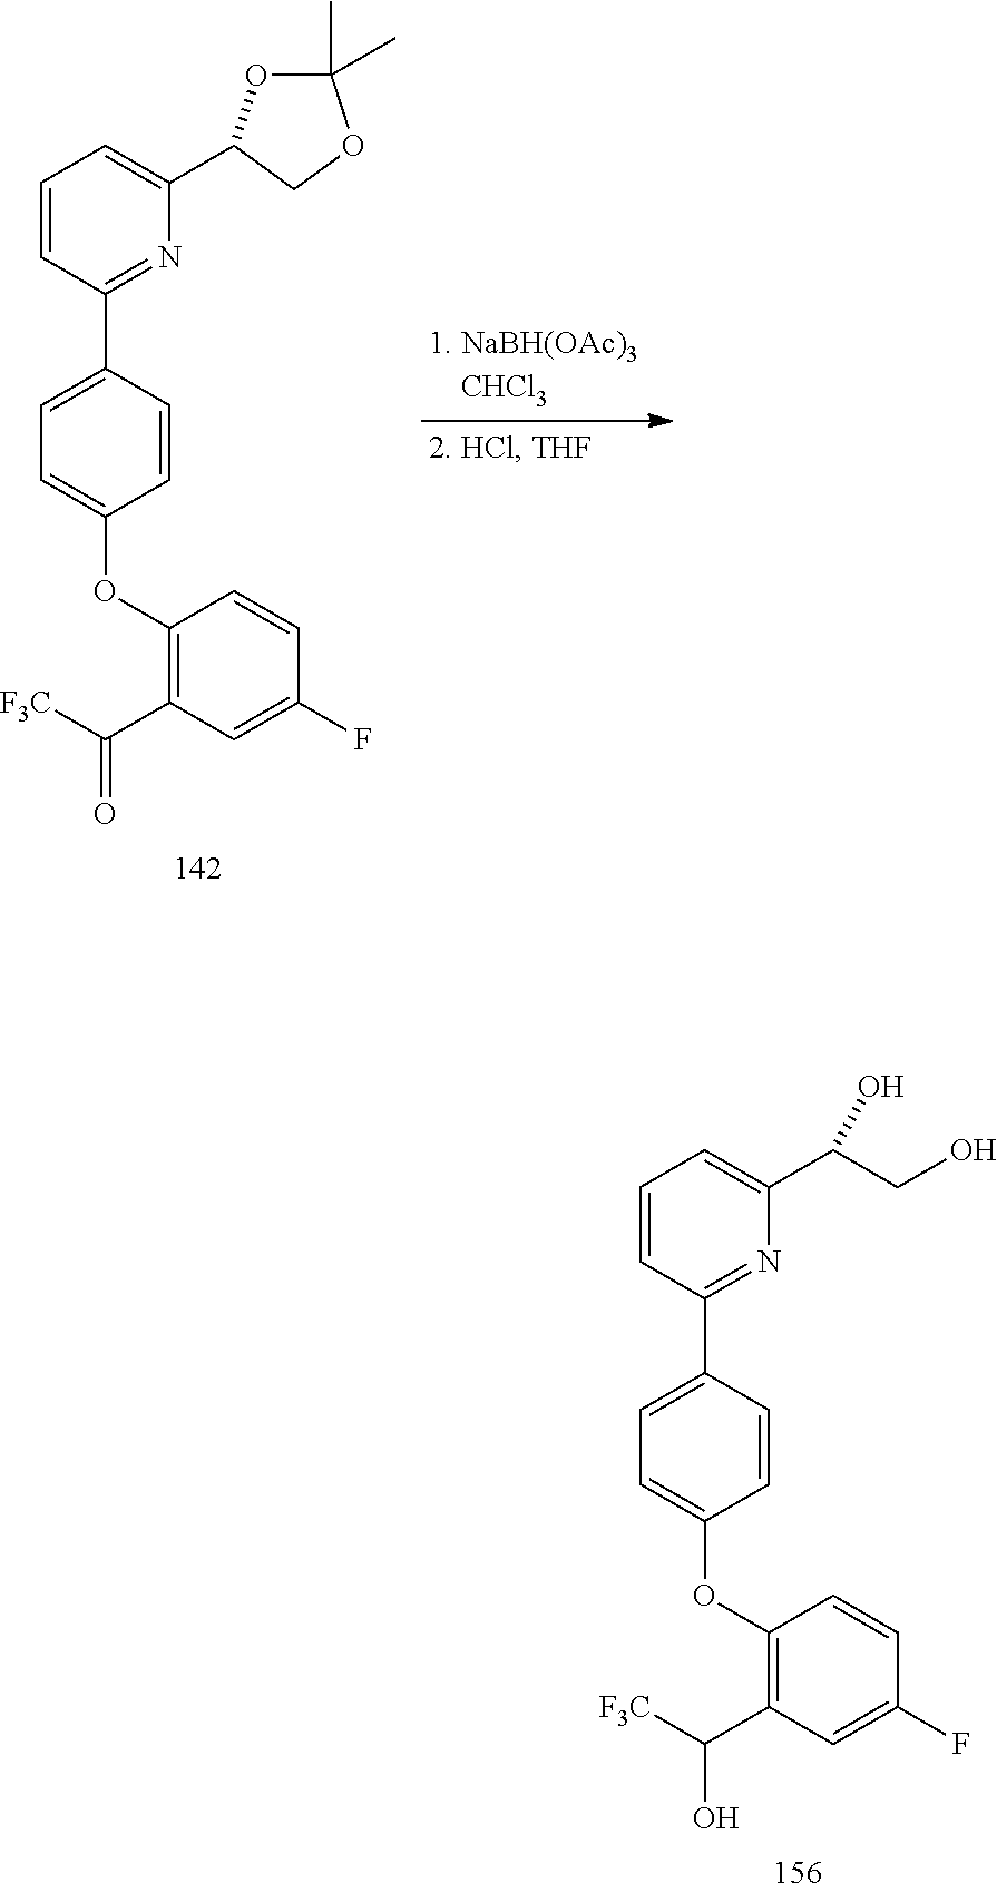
C1=CC(C2=CC=C(OC3=C(C([F3C])O)C=C(F)C=C3)C=C2)=NC(C(CO)O)=C1.C1=CC(C2=CC=C(OC3=C(C([F3C])=O)C=C(F)C=C3)C=C2)=NC(C2OC(C)(C)OC2)=C1
